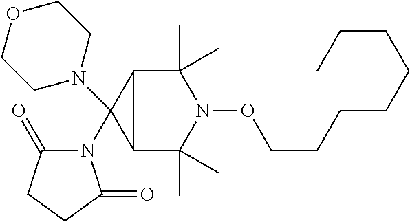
C12C(C)(C)N(OCCCCCCCC)C(C)(C)C1C2(N1CCOCC1)N1C(=O)CCC1=O
